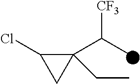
C1(C(C)[CF3])(CC)C(Cl)C1
